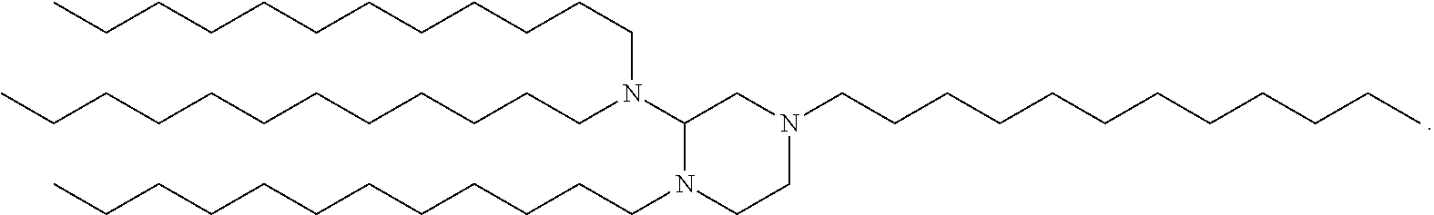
CCCCCCCCCCCCN(CCCCCCCCCCCC)C1N(CCCCCCCCCCCC)CCN(CCCCCCCCCCCC)C1
